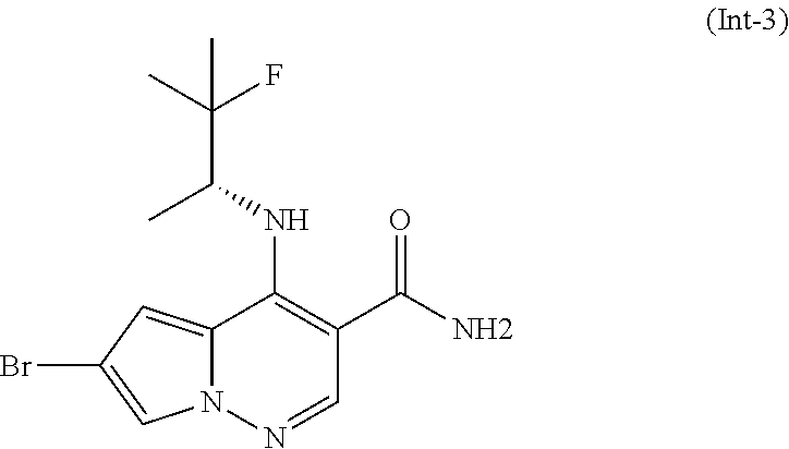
C12=CC(Br)=CN1N=CC(C(N)=O)=C2NC(C(C)(F)C)C
